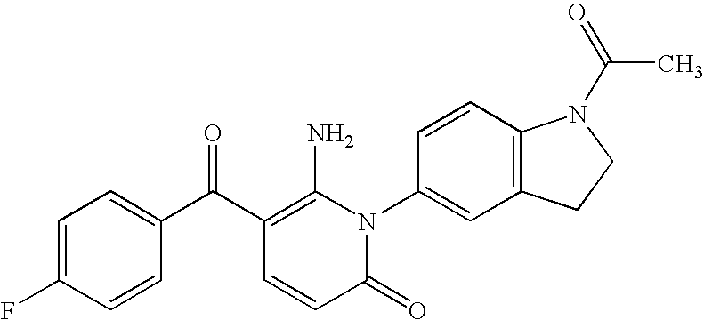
C1=C(F)C=CC(C(C2=C(N)N(C3=CC4=C(C=C3)N(C(=O)C)CC4)C(=O)C=C2)=O)=C1
